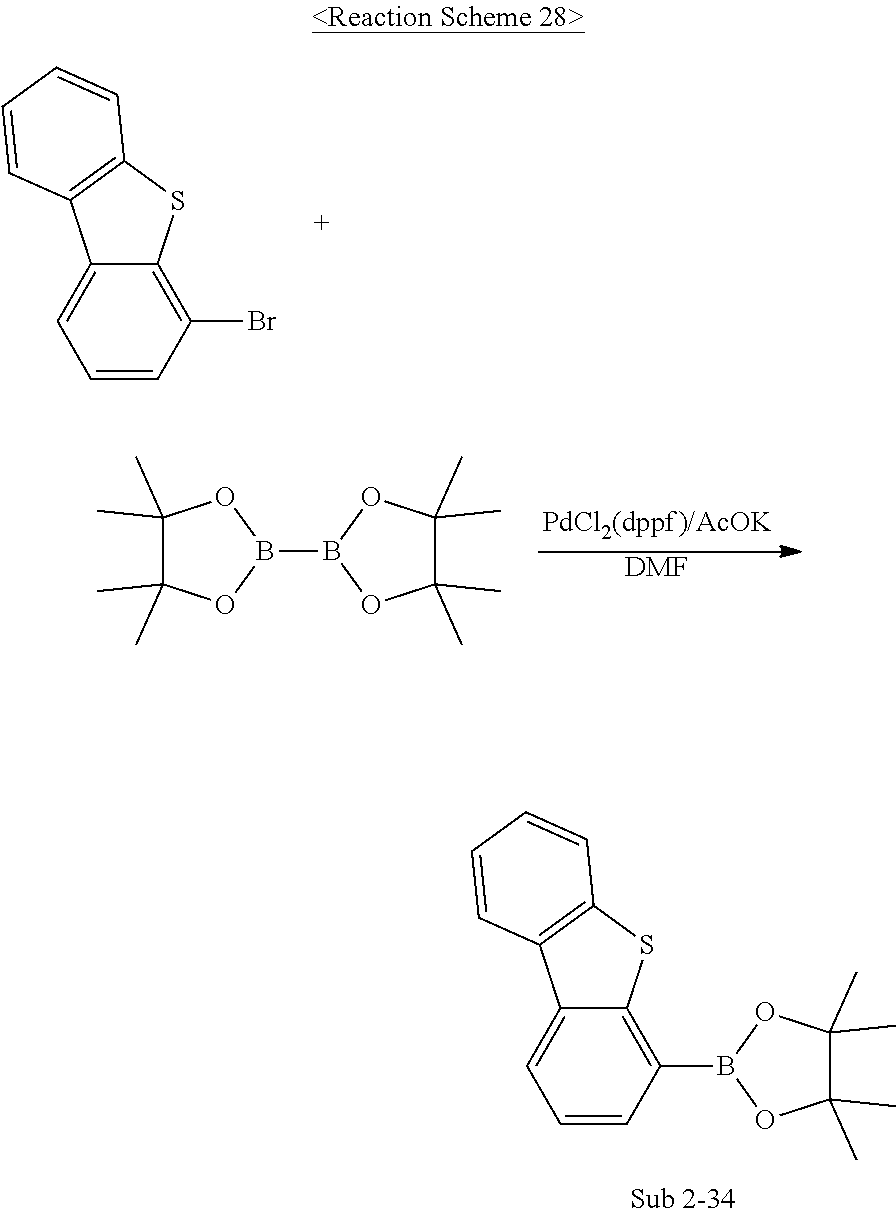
[DMF].B1(B2OC(C)(C)C(C)(C)O2)OC(C)(C)C(C)(C)O1.C12=CC=CC(Br)=C1SC1=C2C=CC=C1.C12=CC=CC(B3OC(C)(C)C(C)(C)O3)=C1SC1=C2C=CC=C1
